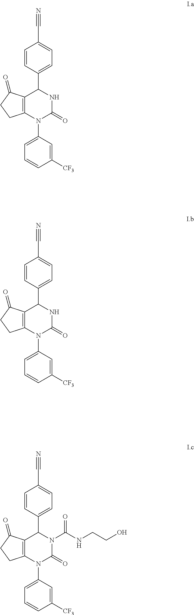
C1([CF3])=CC(N2C3=C(C(C4=CC=C(C#N)C=C4)NC2=O)C(=O)CC3)=CC=C1.C1([CF3])=CC(N2C3=C(C(C4=CC=C(C#N)C=C4)NC2=O)C(=O)CC3)=CC=C1.C1([CF3])=CC(N2C3=C(C(C4=CC=C(C#N)C=C4)N(C(NCCO)=O)C2=O)C(=O)CC3)=CC=C1
